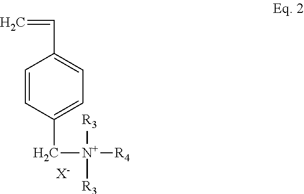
C1=CC(C[N+]([R3])([R3])[R4])=CC=C1C=C.[X-]
